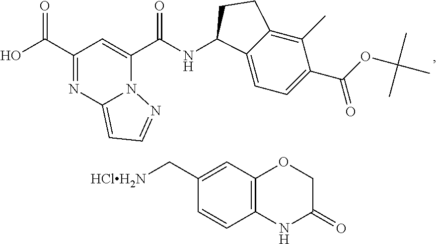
C(C1=NC2=CC=NN2C(C(=O)NC2C3=CC=C(C(OC(C)(C)C)=O)C(C)=C3CC2)=C1)(=O)O.[HClH2N]CC1=CC2=C(C=C1)NC(=O)CO2
